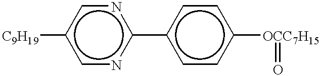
c1nc(-c2ccc([OCC7H15]=O)cc2)ncc1[C9H19]
